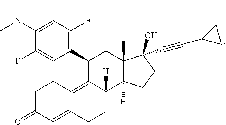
C1=C(F)C(N(C)C)=CC(F)=C1C1CC2(C)C([H])(C3([H])CCC4=CC(=O)CCC4=C13)CCC2(O)C#CC1CC1
